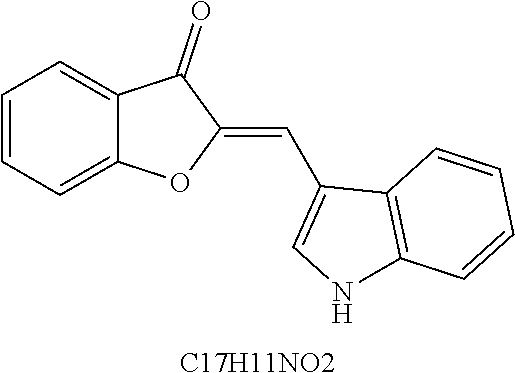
C1=CC=C2C(=C1)C(=O)C(=CC1=CNC3=C1C=CC=C3)O2.[C17H11NO2]
